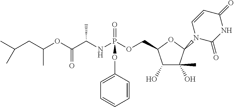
C1(O)C(C)(O)C(N2C(=O)NC(=O)C=C2)OC1COP(NC(C(OC(CC(C)C)C)=O)C)(=O)OC1=CC=CC=C1
